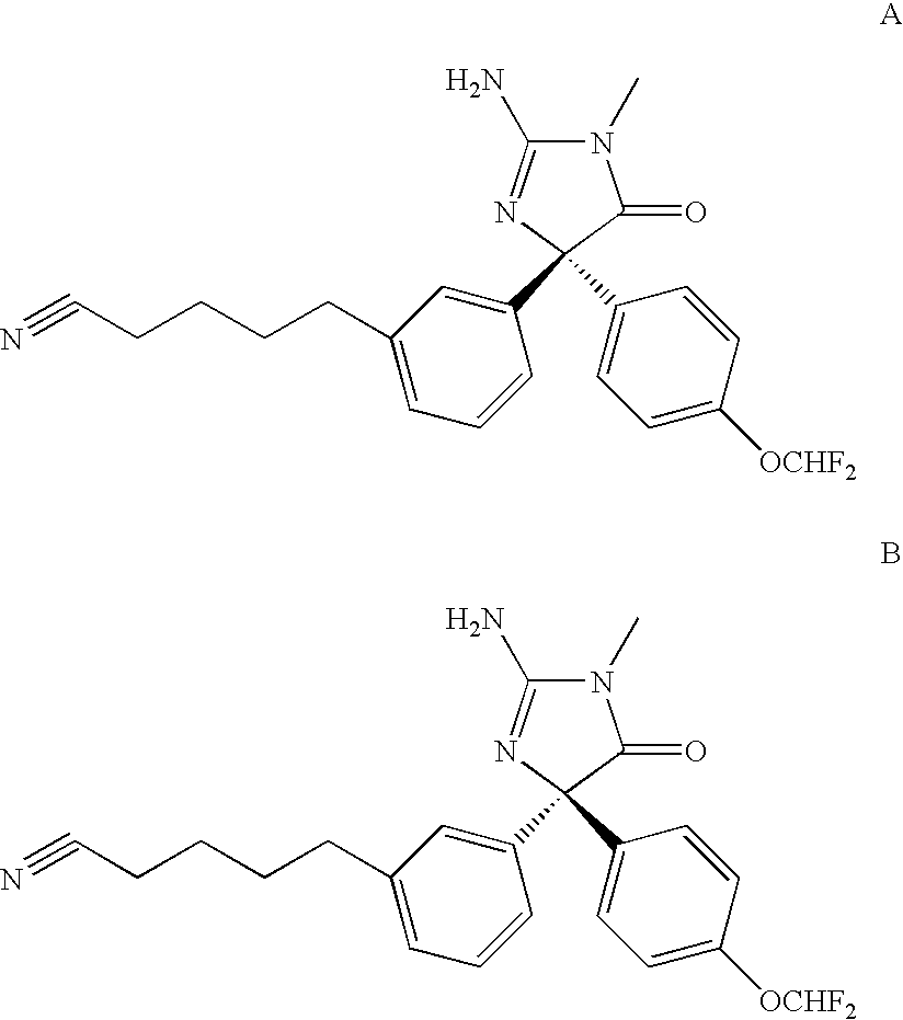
N1(C)C(N)=NC(C2=CC(CCCCC#N)=CC=C2)(C2=CC=C([OCHF2])C=C2)C1=O.N1(C)C(N)=NC(C2=CC(CCCCC#N)=CC=C2)(C2=CC=C([OCHF2])C=C2)C1=O
